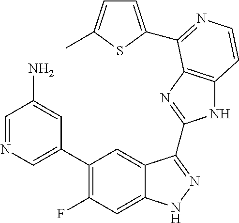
C1=C(C2=C(F)C=C3C(=C2)C(C2=NC4=C(N2)C=CN=C4C2=CC=C(C)S2)=NN3)C=C(N)C=N1
